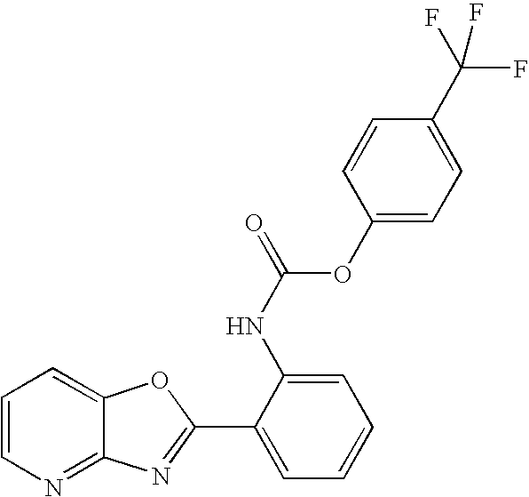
C12=NC=CC=C1OC(C1=CC=CC=C1NC(=O)OC1=CC=C(C(F)(F)F)C=C1)=N2
